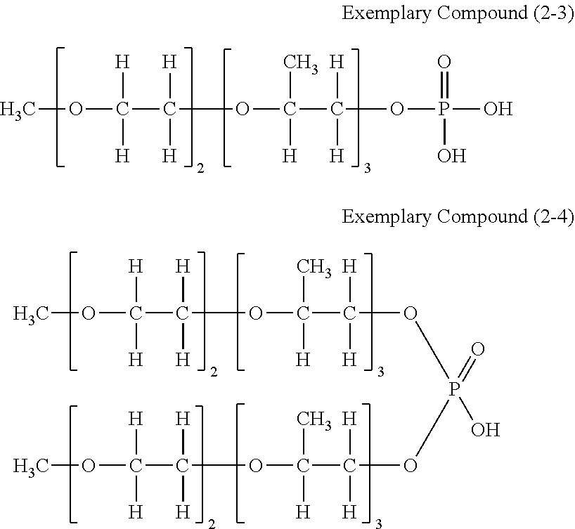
COC(C(OC(C(OP(O)(=O)O)([H])[H])(C)[H])([H])[H])([H])[H].COC(C(OC(C(OP(OC(C(OC(C(OC)([H])[H])([H])[H])([H])C)([H])[H])(=O)O)([H])[H])(C)[H])([H])[H])([H])[H]
